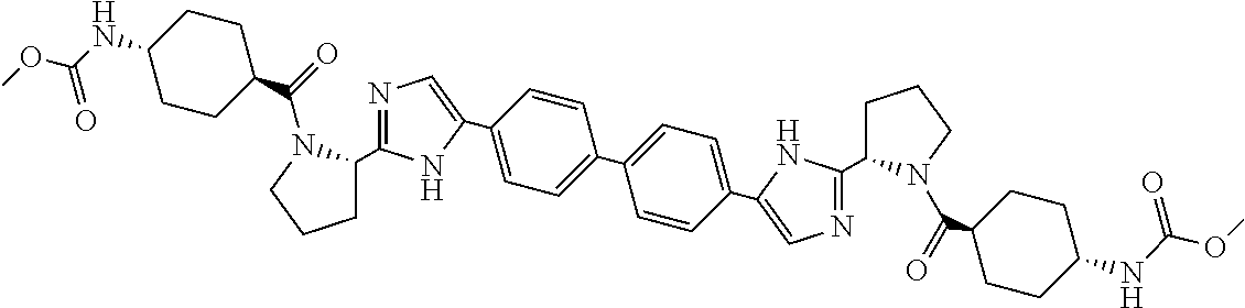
N1=C(C2CCCN2C(=O)C2CCC(NC(OC)=O)CC2)NC(C2=CC=C(C3=CC=C(C4=CN=C(C5CCCN5C(C5CCC(NC(OC)=O)CC5)=O)N4)C=C3)C=C2)=C1
